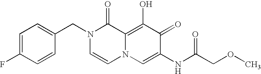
C1=C(F)C=CC(CN2C=CN3C(=C(O)C(=O)C(NC(=O)COC)=C3)C2=O)=C1
